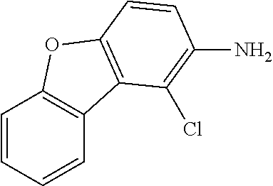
C1=CC=CC2=C1OC1=C2C(Cl)=C(N)C=C1
